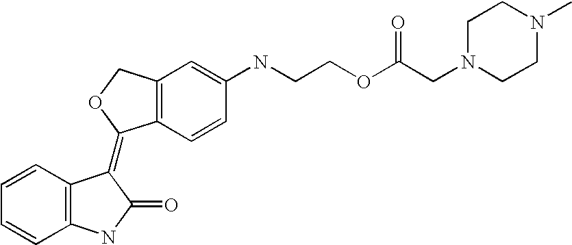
C1=CC2=C(C=C1)NC(=O)C2=C1C2=C(CO1)C=C(NCCOC(CN1CCN(C)CC1)=O)C=C2
